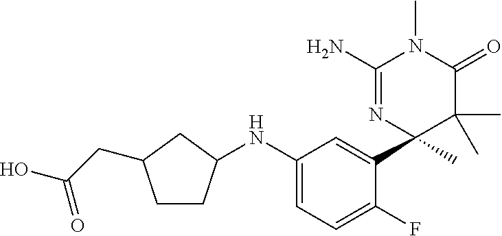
C1=C(NC2CCC(CC(=O)O)C2)C=C(C2(C)C(C)(C)C(=O)N(C)C(N)=N2)C(F)=C1
